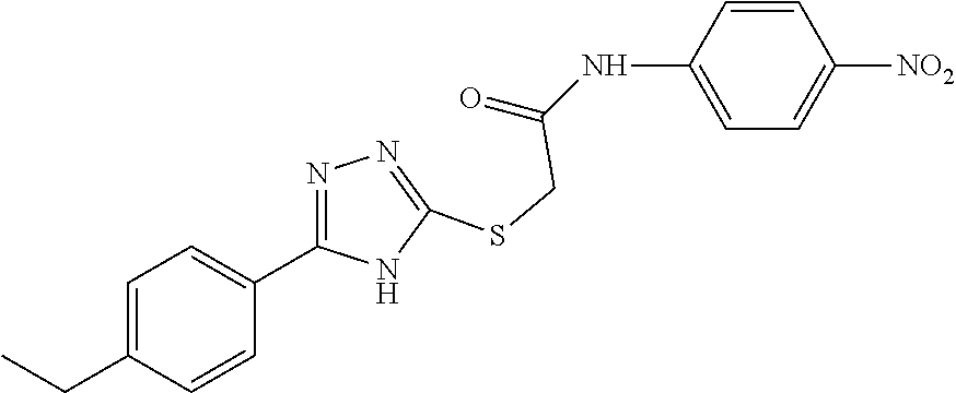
C1=C(NC(=O)CSC2=NN=C(C3=CC=C(CC)C=C3)N2)C=CC([NO2])=C1
